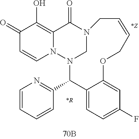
C1(=O)C=CN2C(=C1O)C(=O)N1CN2C(C2=NC=CC=C2)C2=CC=C(F)C=C2OCC=CC1.[*R].[*Z]
